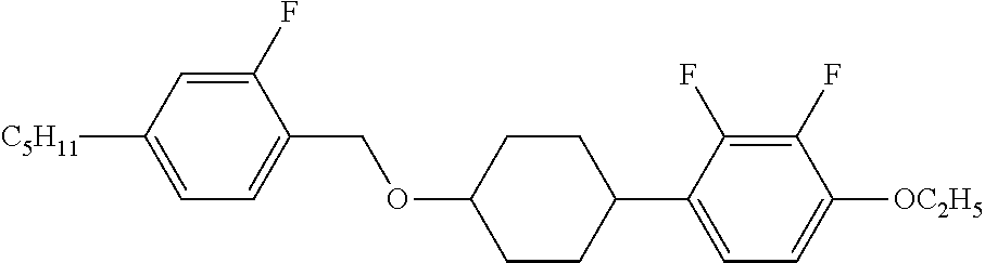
C1(F)=CC([C5H11])=CC=C1COC1CCC(C2=CC=C([OC2H5])C(F)=C2F)CC1
